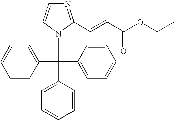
C1=CC(C(N2C(C=CC(OCC)=O)=NC=C2)(C2=CC=CC=C2)C2=CC=CC=C2)=CC=C1
